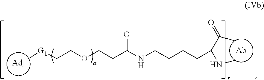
[Ab].[Adj].C[G1]CCOCCC(NCCCCC(C(=O)C)NC)=O
